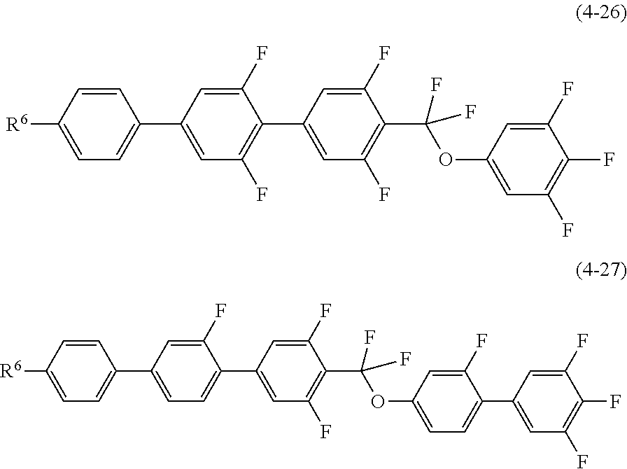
[R6]C1=CC=C(C2=CC=C(C3=CC(F)=C(C(OC4=CC=C(C5=CC(F)=C(F)C(F)=C5)C(F)=C4)(F)F)C(F)=C3)C(F)=C2)C=C1.[R6]C1=CC=C(C2=CC(F)=C(C3=CC(F)=C(C(OC4=CC(F)=C(F)C(F)=C4)(F)F)C(F)=C3)C(F)=C2)C=C1
